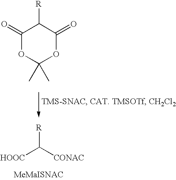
O1C(C)(C)OC(=O)C([R])C1=O.[HOOC]C([CONAC])[R]
